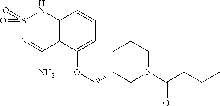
C12=C(C(OCC3CN(C(CC(C)C)=O)CCC3)=CC=C1)C(N)=NS(=O)(=O)N2
